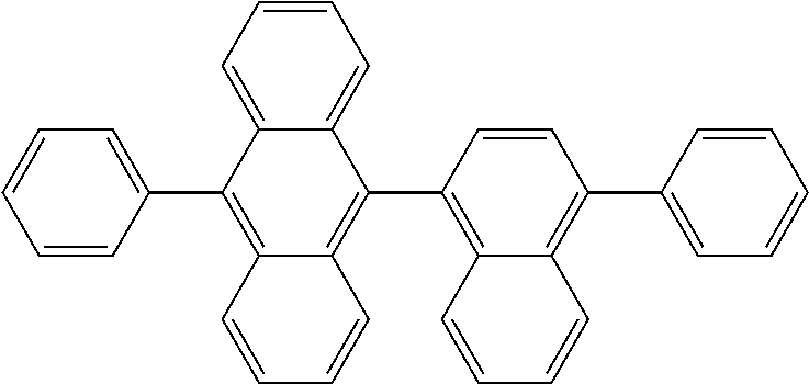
C1=CC=C2C(=C1)C(C1=C3C(=C(C4=CC=CC=C4)C=C1)C=CC=C3)=C1C(=C2C2=CC=CC=C2)C=CC=C1
